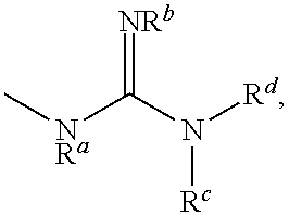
[NRa](C(N([Rd])[Rc])=[NRb])C
